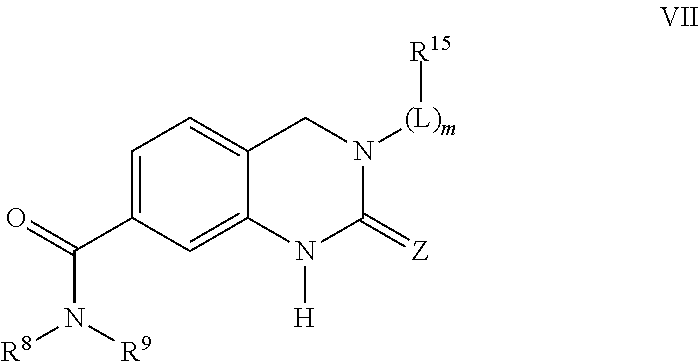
C1=C(C(N([R8])[R9])=O)C=C2C(=C1)CN([(L)m][R15])C(=[Z])N2[H]
